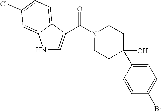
N1C=C(C(N2CCC(C3=CC=C(Br)C=C3)(O)CC2)=O)C2=CC=C(Cl)C=C12
